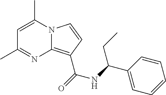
N12C(=C(C(=O)NC(C3=CC=CC=C3)CC)C=C1)N=C(C)C=C2C
